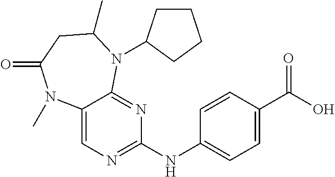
N(C1=CC=C(C(O)=O)C=C1)C1=NC=C2C(=N1)N(C1CCCC1)C(C)CC(=O)N2C
